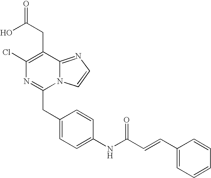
OC(CC1=C(Cl)N=C(CC2=CC=C(NC(C=CC3=CC=CC=C3)=O)C=C2)N2C1=NC=C2)=O
